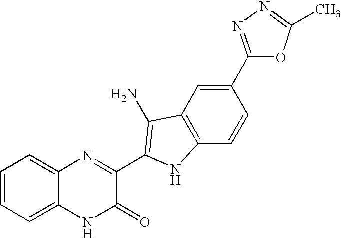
C1=C2C(=CC=C1)N=C(C1=C(N)C3=C(C=CC(C4=NN=C(C)O4)=C3)N1)C(=O)N2
